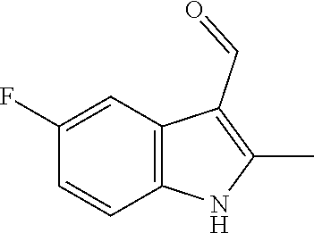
C12=C(C=C(F)C=C1)C(C=O)=C(C)N2
